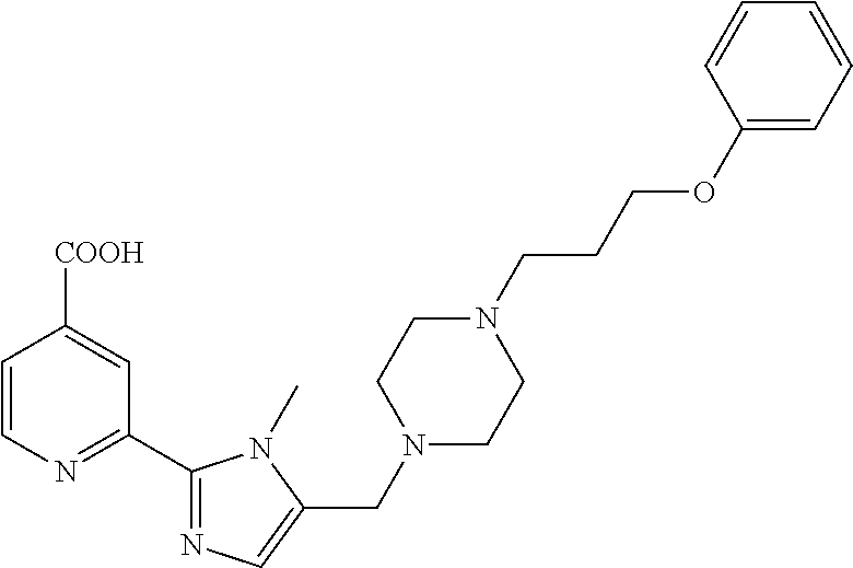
C1=CN=C(C2=NC=C(CN3CCN(CCCOC4=CC=CC=C4)CC3)N2C)C=C1[COOH]
